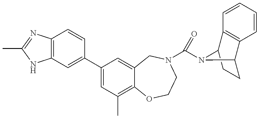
C12=C(C=C(C3=CC(C)=C4C(=C3)CN(C(=O)N3C5CCC3C3=C5C=CC=C3)CCO4)C=C1)NC(C)=N2
